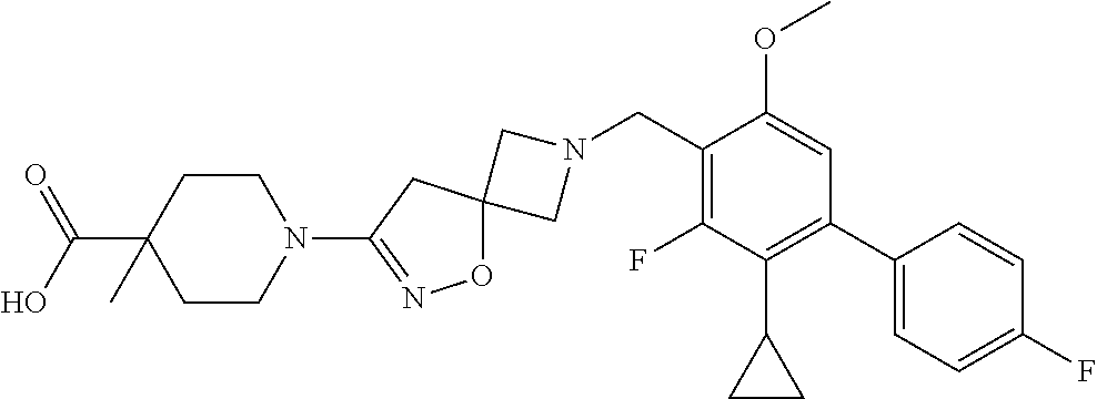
C1N(CC2=C(F)C(C3CC3)=C(C3=CC=C(F)C=C3)C=C2OC)CC12ON=C(N1CCC(C(=O)O)(C)CC1)C2
